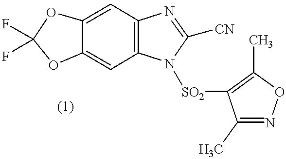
C12=CC3=C(C=C1OC(F)(F)O2)N([SO2]C1=C(C)ON=C1C)C([CN])=N3
